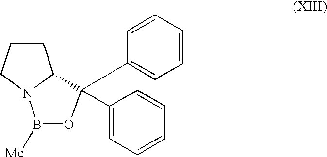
C1CCN2C1C(C1=CC=CC=C1)(C1=CC=CC=C1)OB2[Me]
